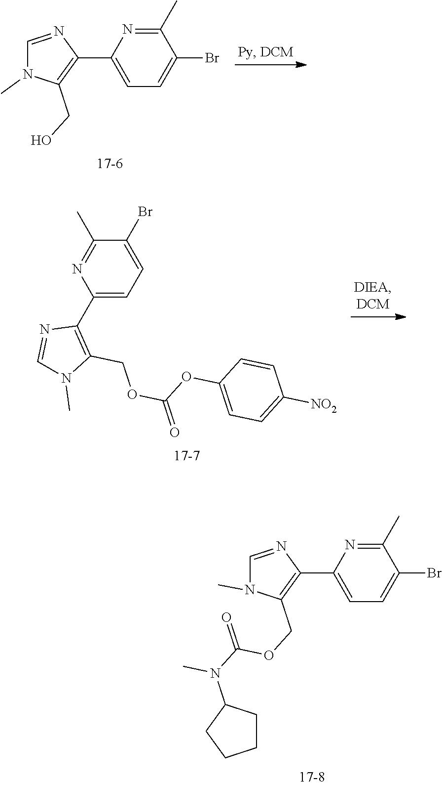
C1(C2=CC=C(Br)C(C)=N2)=C(CO)N(C)C=N1.C1(C2=C(COC(=O)OC3=CC=C([NO2])C=C3)N(C)C=N2)=CC=C(Br)C(C)=N1.C1(C2=CC=C(Br)C(C)=N2)=C(COC(N(C2CCCC2)C)=O)N(C)C=N1
